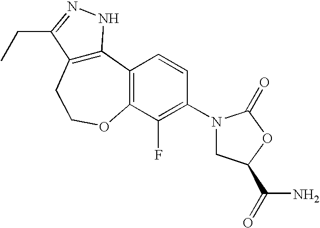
C12=C(CCOC3=C1C=CC(N1CC(C(N)=O)OC1=O)=C3F)C(CC)=NN2
